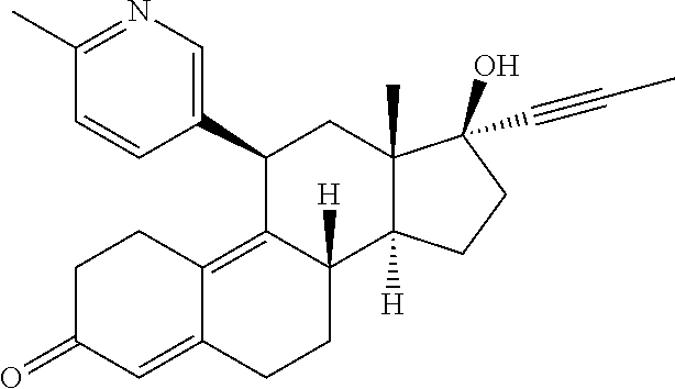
C1(C)=NC=C(C2C3=C4C(=CC(=O)CC4)CCC3([H])C3([H])C(C)(C2)C(O)(C#CC)CC3)C=C1
